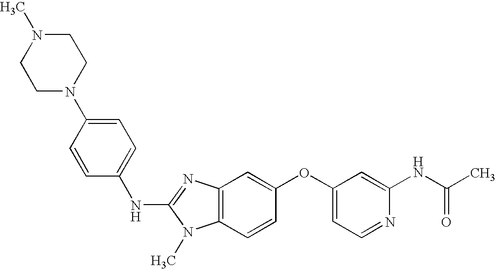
C1=C(N2CCN(C)CC2)C=CC(NC2=NC3=C(N2C)C=CC(OC2=CC=NC(NC(C)=O)=C2)=C3)=C1
